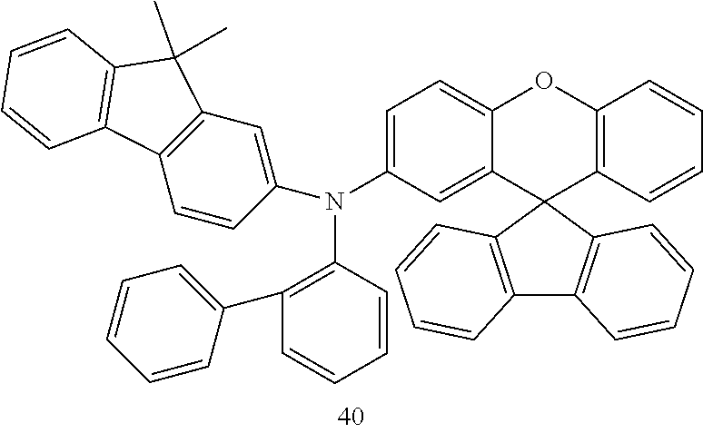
C12=C(C3(C4=C1C=CC=C4)C1=C(OC4=CC=C(N(C5=C(C6=CC=CC=C6)C=CC=C5)C5=CC6=C(C=C5)C5=C(C6(C)C)C=CC=C5)C=C34)C=CC=C1)C=CC=C2
